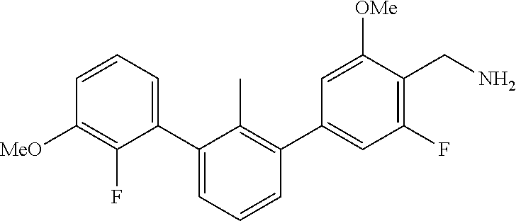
[MeO]C1=C(F)C(C2=CC=CC(C3=CC(F)=C(CN)C([OMe])=C3)=C2C)=CC=C1
